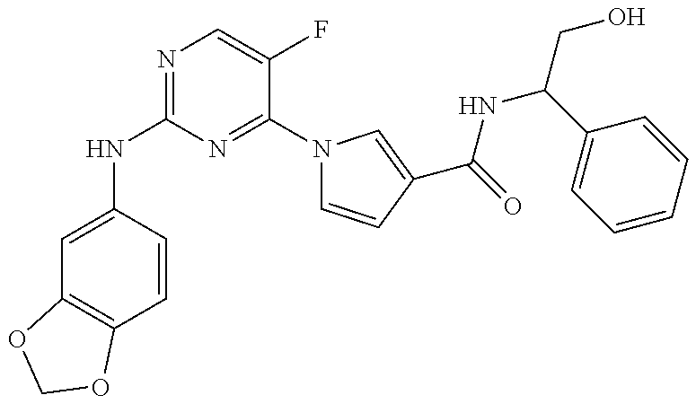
C1=C(NC2=NC=C(F)C(N3C=CC(C(=O)NC(CO)C4=CC=CC=C4)=C3)=N2)C=CC2=C1OCO2
